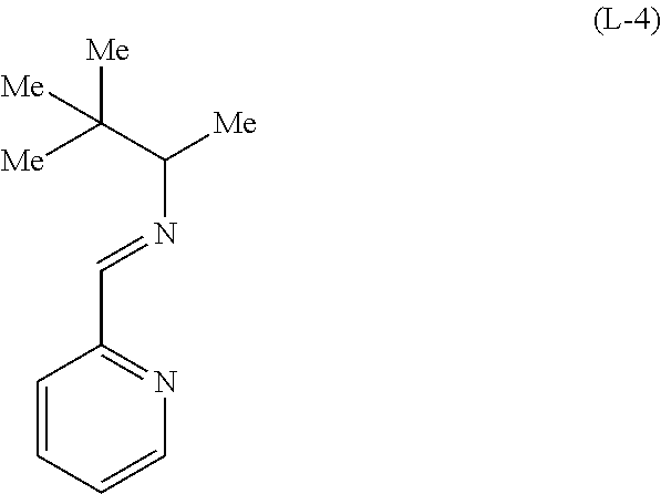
C1=CC=CN=C1C=NC([Me])C([Me])([Me])[Me]
